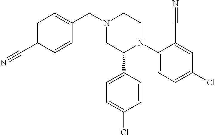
N1(CC2=CC=C(C#N)C=C2)CC(C2=CC=C(Cl)C=C2)N(C2=CC=C(Cl)C=C2C#N)CC1
